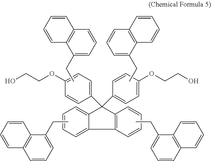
CCC1=CC=CC2=C1C=CC=C2.CCC1=CC=CC2=C1C=CC=C2.C1=C2C(=CC=C1)C(C1=CC=C(OCCO)C=C1)(C1=CC=C(OCCO)C=C1)C1=C2C=CC=C1.CCC1=CC=CC2=C1C=CC=C2.CCC1=CC=CC2=C1C=CC=C2
